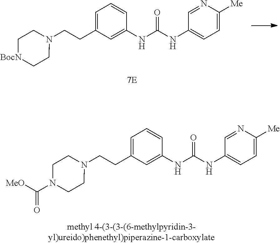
C1=C(CCN2CC[BocN]CC2)C=C(NC(NC2=CC=C([Me])N=C2)=O)C=C1.C1=C(CCN2CCN(C([MeO])=O)CC2)C=C(NC(NC2=CC=C([Me])N=C2)=O)C=C1
